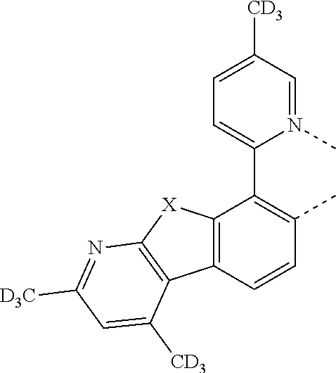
C12=C(C=CC(C)=C1C1=CC=C([CD3])C=N1C)C1=C([X]2)N=C([D3C])C=C1[CD3]
